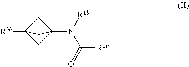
[R3b]C12CC(N(C([R2b])=O)[R1b])(C1)C2
